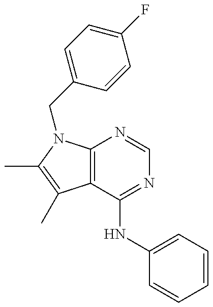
C12=C(N(CC3=CC=C(F)C=C3)C(C)=C1C)N=CN=C2NC1=CC=CC=C1
